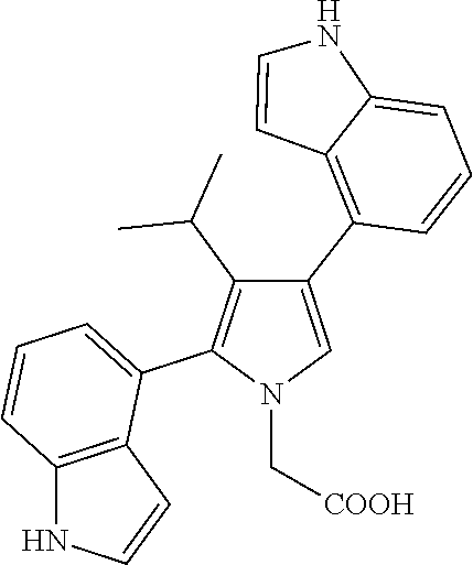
C1(C2=C3C(=CC=C2)NC=C3)=CN(C[COOH])C(C2=CC=CC3=C2C=CN3)=C1C(C)C
